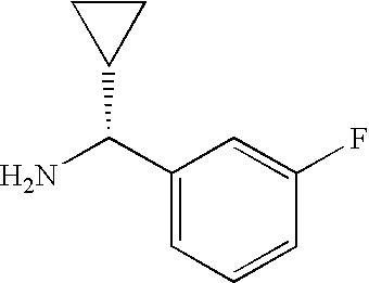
NC(C1CC1)C1=CC=CC(F)=C1
